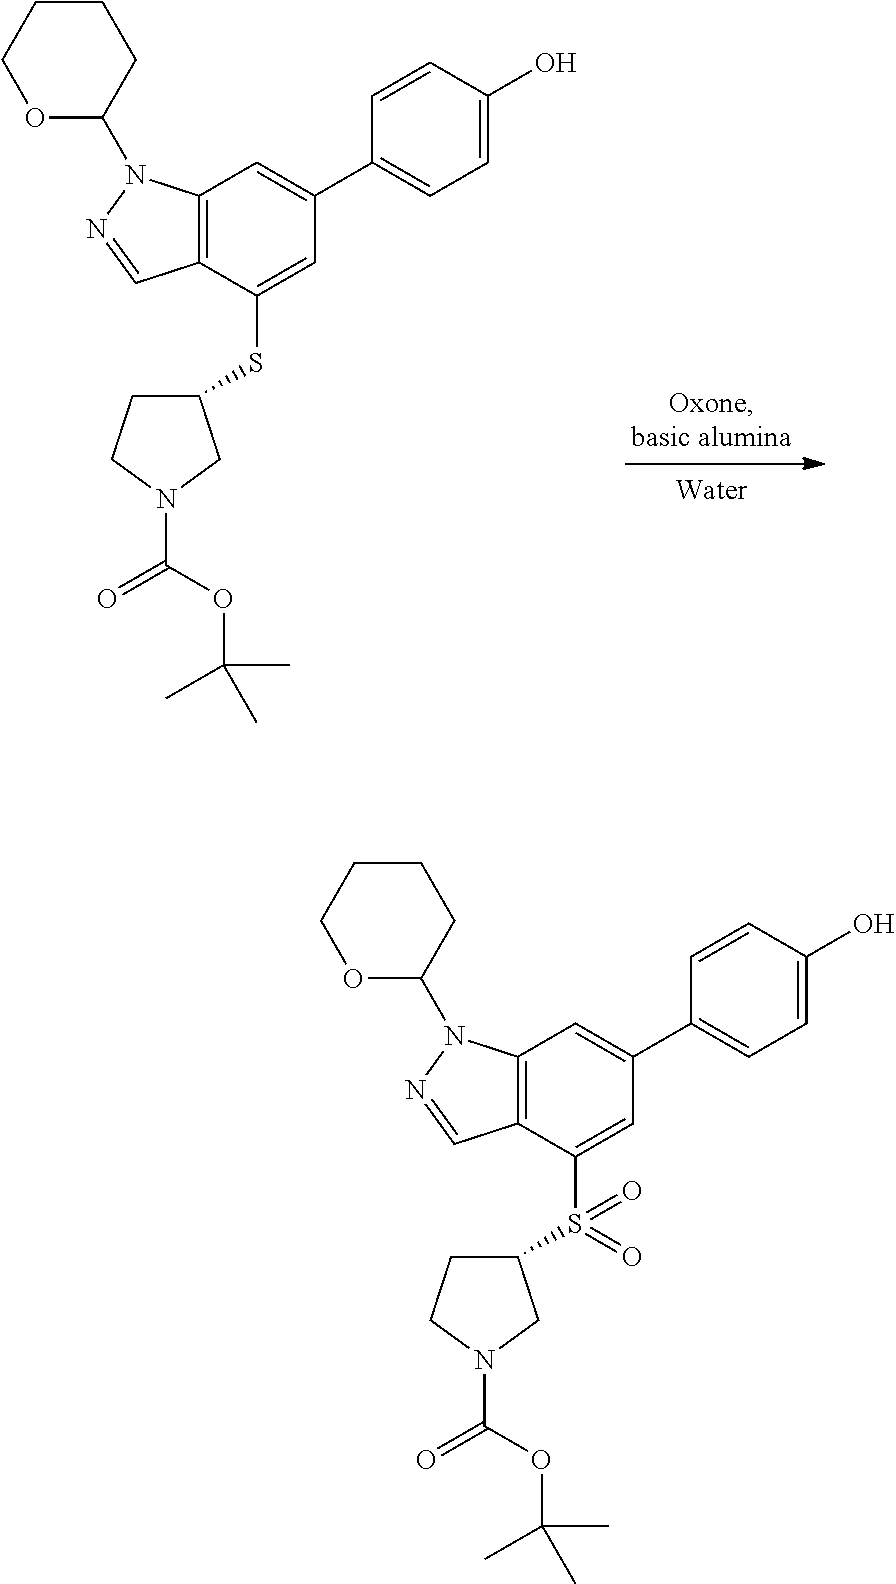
C12=C(C(SC3CCN(C(OC(C)(C)C)=O)C3)=CC(C3=CC=C(O)C=C3)=C1)C=NN2C1CCCCO1.C12=C(C(S(C3CCN(C(OC(C)(C)C)=O)C3)(=O)=O)=CC(C3=CC=C(O)C=C3)=C1)C=NN2C1CCCCO1
